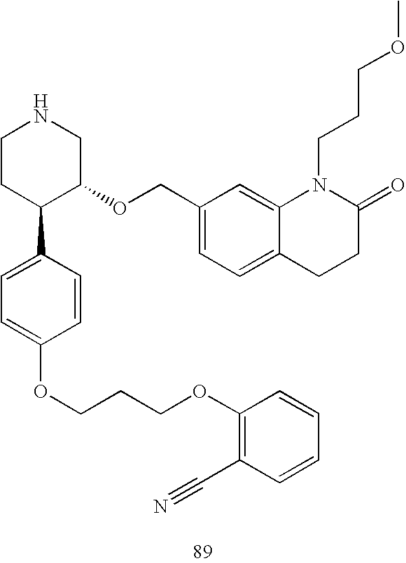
C1CC(C2=CC=C(OCCCOC3=C(C#N)C=CC=C3)C=C2)C(OCC2=CC=C3C(=C2)N(CCCOC)C(=O)CC3)CN1
